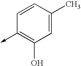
C1(->C)=C(O)C=C(C)C=C1
